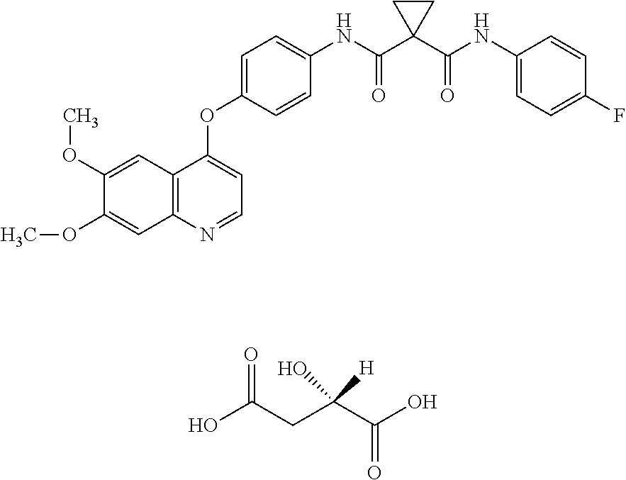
C1=C(OC2=CC=NC3=C2C=C(OC)C(OC)=C3)C=CC(NC(C2(C(NC3=CC=C(F)C=C3)=O)CC2)=O)=C1.OC(CC(C(O)=O)([H])O)=O
